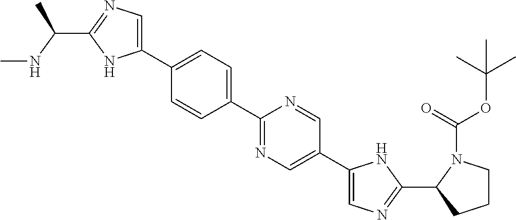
C1(C2=CC=C(C3=NC=C(C4=CN=C(C5CCCN5C(=O)OC(C)(C)C)N4)C=N3)C=C2)=CN=C(C(C)NC)N1
